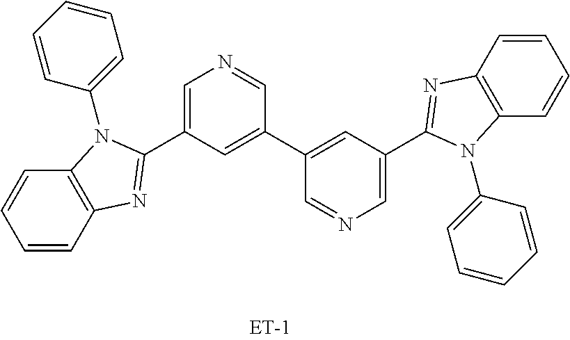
C1=CC=CC(N2C3=C(C=CC=C3)N=C2C2=CN=CC(C3=CC(C4=NC5=C(C=CC=C5)N4C4=CC=CC=C4)=CN=C3)=C2)=C1
